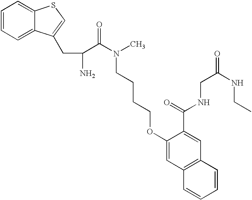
C1=CC=C2C(=C1)SC=C2CC(C(N(C)CCCCOC1=CC2=C(C=C1C(NCC(=O)NCC)=O)C=CC=C2)=O)N
